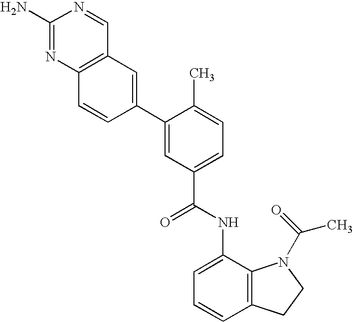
C12=C(N=C(N)N=C1)C=CC(C1=CC(C(=O)NC3=CC=CC4=C3N(C(=O)C)CC4)=CC=C1C)=C2
